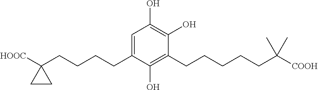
C1=C(CCCCC2([HOOC])CC2)C(O)=C(CCCCCC([COOH])(C)C)C(O)=C1O
